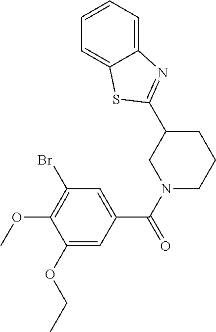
C1(C2=NC3=CC=CC=C3S2)CN(C(=O)C2=CC(Br)=C(OC)C(OCC)=C2)CCC1
